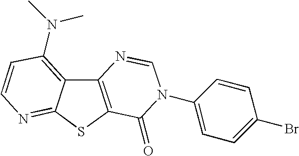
C12=C(SC3=NC=CC(N(C)C)=C13)C(=O)N(C1=CC=C(Br)C=C1)C=N2
